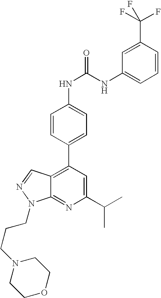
C1=CC(C2=C3C(=NC(C(C)C)=C2)N(CCCN2CCOCC2)N=C3)=CC=C1NC(NC1=CC=CC(C(F)(F)F)=C1)=O
